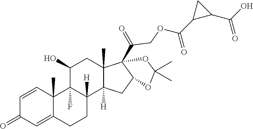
C1=CC2(C)C(=CC1=O)CCC1([H])C2(F)C(O)CC2(C)C1([H])CC1C2(C(COC(C2C(C(O)=O)C2)=O)=O)OC(C)(C)O1
